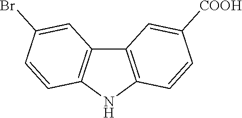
C12=C(NC3=C1C=C(Br)C=C3)C=CC([COOH])=C2
